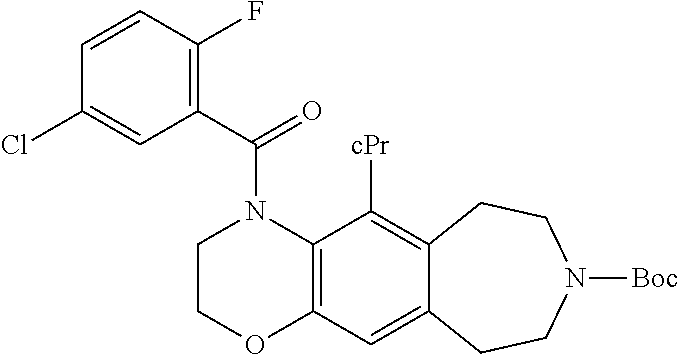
C1(C(=O)N2CCOC3=C2C([cPr])=C2C(=C3)CCN([Boc])CC2)=C(F)C=CC(Cl)=C1
